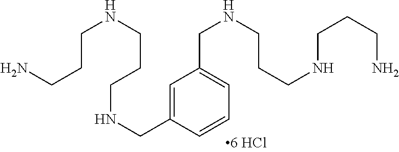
C1=C(CNCCCNCCCN)C=CC=C1CNCCCNCCCN
